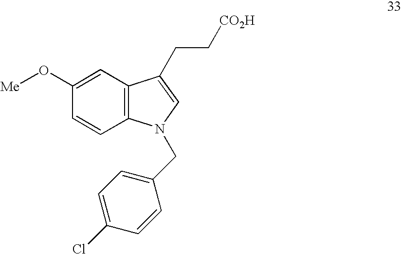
C1=C(O[Me])C=CC2=C1C(CC[CO2H])=CN2CC1=CC=C(Cl)C=C1
